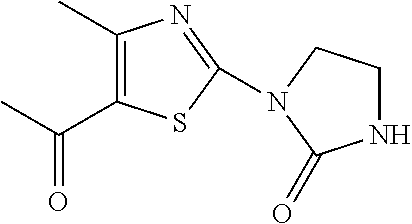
C(C)(=O)C1=C(C)N=C(N2CCNC2=O)S1
